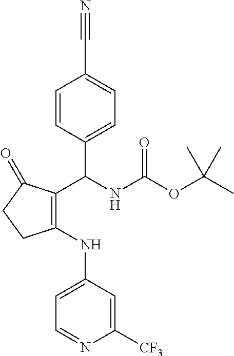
N(C(OC(C)(C)C)=O)C(C1=CC=C(C#N)C=C1)C1=C(NC2=CC=NC([CF3])=C2)CCC1=O
